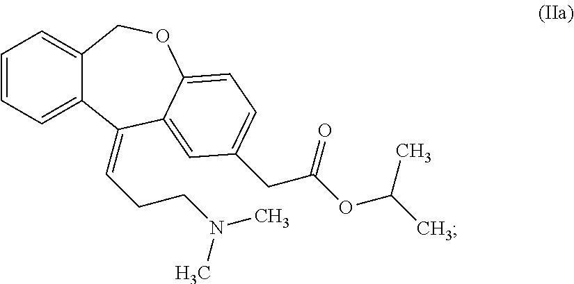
C1=CC=C2C(=C1)COC1=CC=C(CC(OC(C)C)=O)C=C1C2=CCCN(C)C
